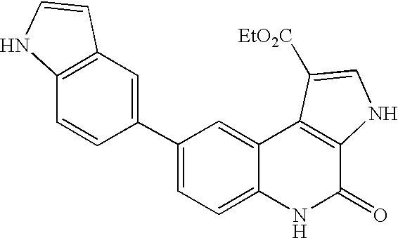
C1(C2=CC3=C(C=C2)NC=C3)=CC=C2C(=C1)C1=C(C(=O)N2)NC=C1[EtO2C]
